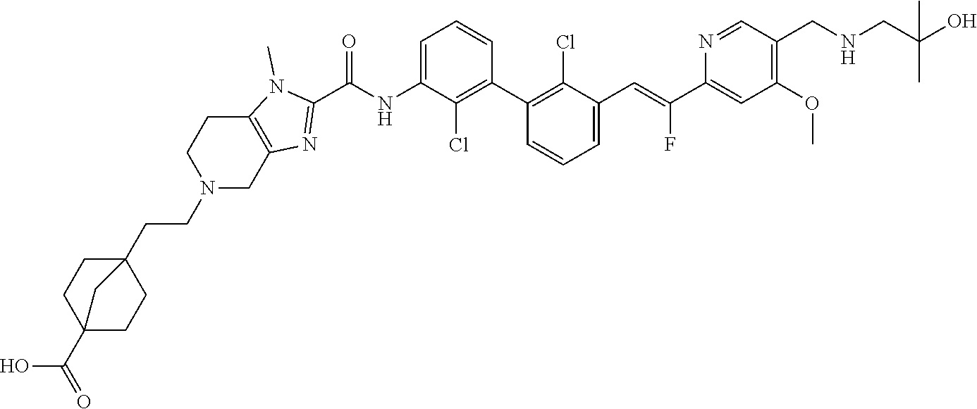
C1(C2=C(Cl)C(C=C(C3=CC(OC)=C(CNCC(O)(C)C)C=N3)F)=CC=C2)=C(Cl)C(NC(C2=NC3=C(N2C)CCN(CCC24CCC(C(O)=O)(CC2)C4)C3)=O)=CC=C1
